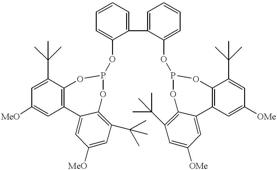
C1=C(C2=CC=CC=C2OP2OC3=C(C=C([MeO])C=C3C(C)(C)C)C3=CC([MeO])=CC(C(C)(C)C)=C3O2)C(OP2OC3=C(C=C([OMe])C=C3C(C)(C)C)C3=CC([OMe])=CC(C(C)(C)C)=C3O2)=CC=C1
